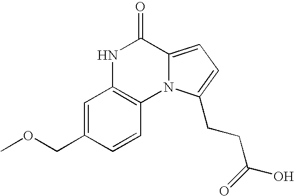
N1C2=C(N3C(=CC=C3CCC(O)=O)C1=O)C=CC(COC)=C2
